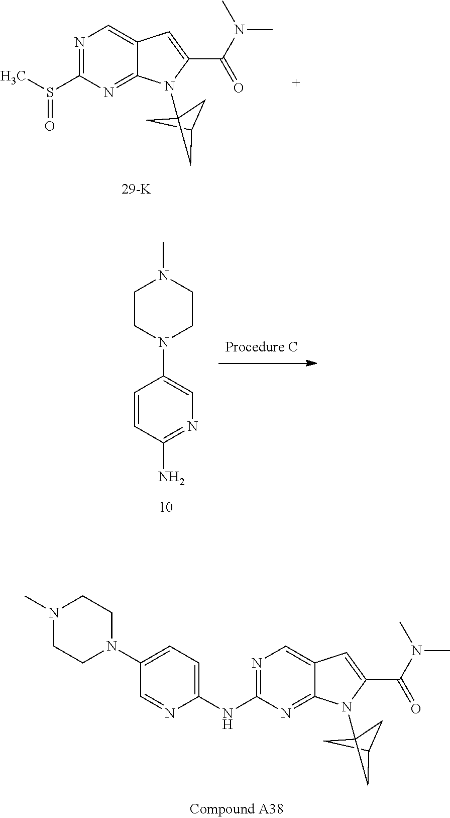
N1=C(S(C)=O)N=C2C(=C1)C=C(C(N(C)C)=O)N2C12CC(C1)C2.C1=C(NC2=NC=C3C(=N2)N(C24CC(C2)C4)C(C(N(C)C)=O)=C3)N=CC(N2CCN(C)CC2)=C1.N1=C(N)C=CC(N2CCN(C)CC2)=C1
